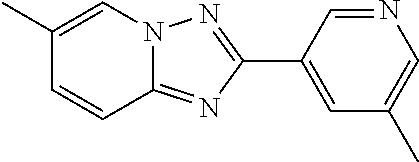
C1(C2=CC(C)=CN=C2)=NN2C(=N1)C=CC(C)=C2
